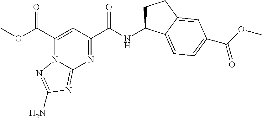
C1(C(OC)=O)=CC(C(NC2CCC3=CC(C(=O)OC)=CC=C23)=O)=NC2=NC(N)=NN12
